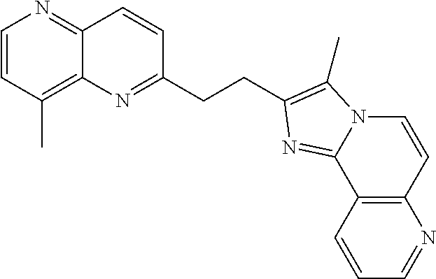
C1=CC(C)=C2C(=N1)C=CC(CCC1=C(C)N3C=CC4=C(C=CC=N4)C3=N1)=N2
